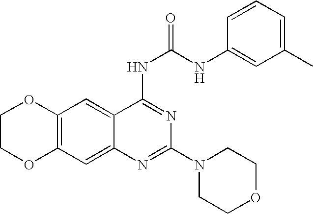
C12=C(C=C3C(=C1)C(NC(=O)NC1=CC(C)=CC=C1)=NC(N1CCOCC1)=N3)OCCO2
